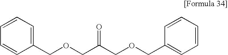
C1(COCC(COCC2=CC=CC=C2)=O)=CC=CC=C1
